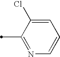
C1=C(Cl)C(C)=NC=C1
